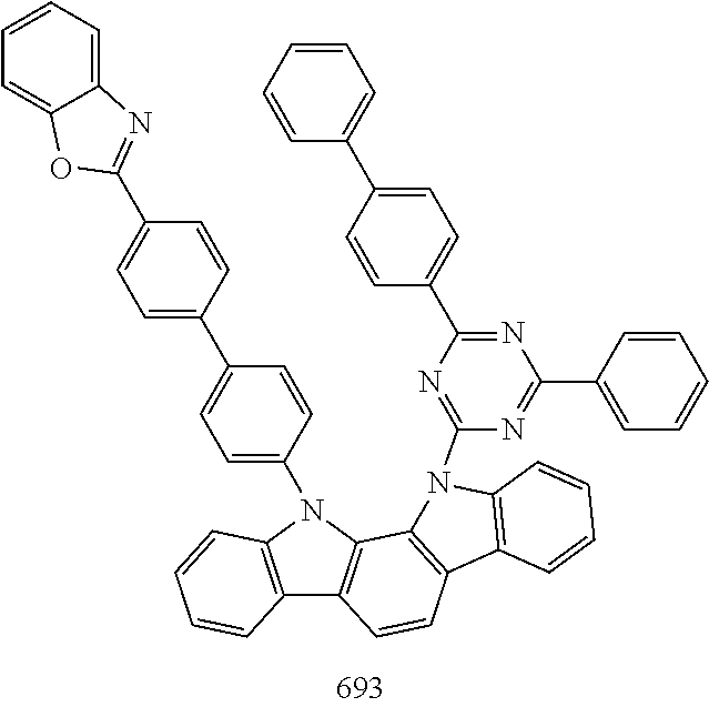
C12=C(N(C3=CC=C(C4=CC=C(C5=NC6=CC=CC=C6O5)C=C4)C=C3)C3=C1C=CC1=C3N(C3=NC(C4=CC=C(C5=CC=CC=C5)C=C4)=NC(C4=CC=CC=C4)=N3)C3=C1C=CC=C3)C=CC=C2
